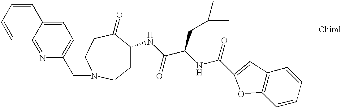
C12=NC(CN3CCC(=O)C(NC(=O)C(NC(=O)C4=CC5=C(C=CC=C5)O4)CC(C)C)CC3)=CC=C1C=CC=C2
